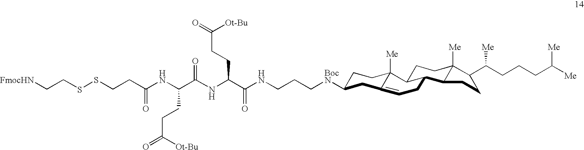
N(CCC[BocN]C1CCC2([Me])C(=CCC3C2CCC2([Me])C3CCC2C(CCCC([Me])[Me])[Me])C1)C(C(NC(C(NC(CCSSCC[FmocHN])=O)CCC(=O)[Ot-Bu])=O)CCC(=O)[Ot-Bu])=O
